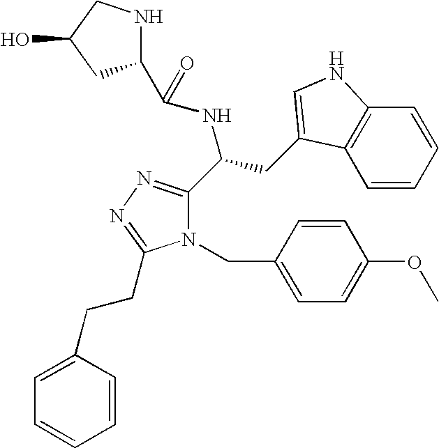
N1(CC2=CC=C(OC)C=C2)C(C(CC2=CNC3=C2C=CC=C3)NC(=O)C2NCC(O)C2)=NN=C1CCC1=CC=CC=C1
